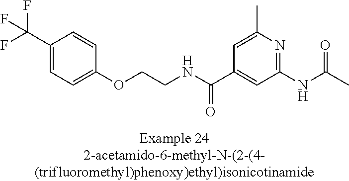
C1(C(F)(F)F)=CC=C(OCCNC(C2=CC(NC(=O)C)=NC(C)=C2)=O)C=C1
